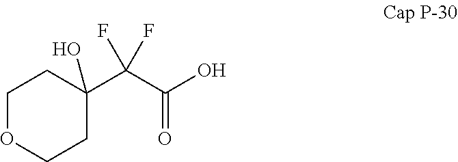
C1OCCC(C(C(O)=O)(F)F)(O)C1
